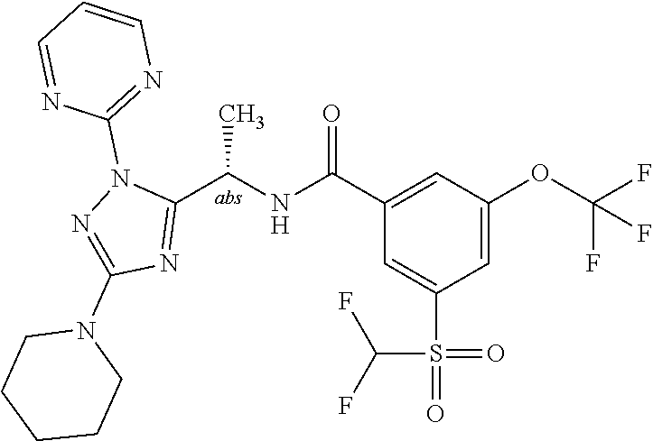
C1(C(=O)NC(C2=NC(N3CCCCC3)=NN2C2=NC=CC=N2)C)=CC(OC(F)(F)F)=CC(S(C(F)F)(=O)=O)=C1
